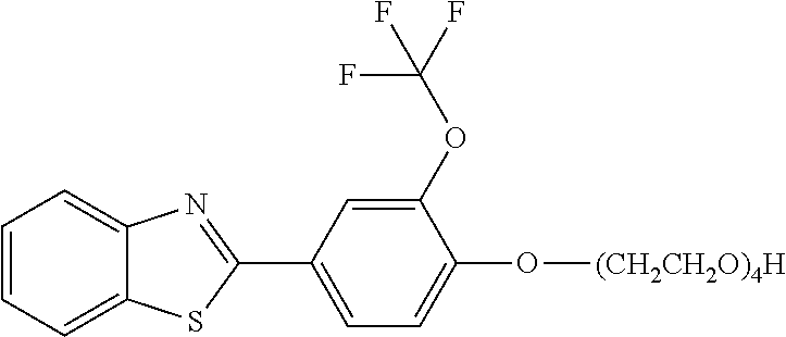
C1=CC=C2C(=C1)N=C(C1=CC=C(O[(CH2CH2O)4H])C(OC(F)(F)F)=C1)S2
